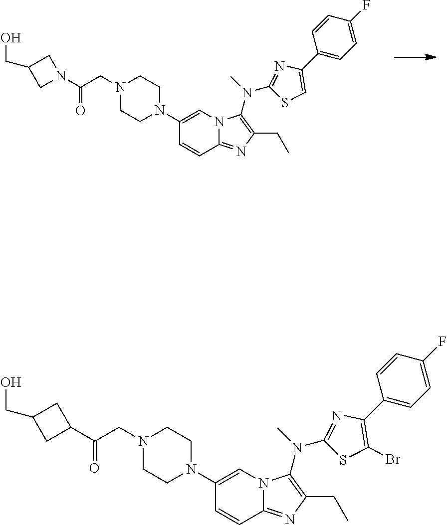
N1(CC(N2CC(CO)C2)=O)CCN(C2=CN3C(=NC(CC)=C3N(C3=NC(C4=CC=C(F)C=C4)=CS3)C)C=C2)CC1.N1(CC(=O)C2CC(CO)C2)CCN(C2=CN3C(=NC(CC)=C3N(C3=NC(C4=CC=C(F)C=C4)=C(Br)S3)C)C=C2)CC1
